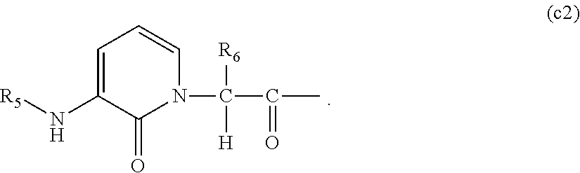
C1=C(N[R5])C(=O)N(C([R6])([H])C(=O)C)C=C1
